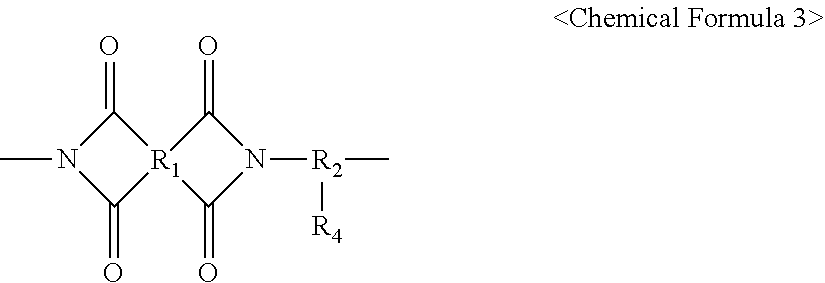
C1(=O)N(C)C(=O)[R1]12C(=O)N([R2](C)[R4])C2=O
